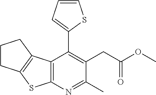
C12=C(N=C(C)C(CC(OC)=O)=C1C1=CC=CS1)SC1=C2CCC1
